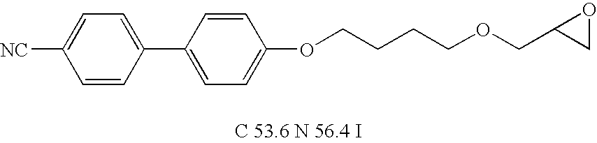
C1=C(C2=CC=C(OCCCCOCC3CO3)C=C2)C=CC([NC])=C1
